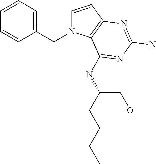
C1=CC2=C(N1CC1=CC=CC=C1)C(NC(CCCC)CO)=NC(N)=N2
